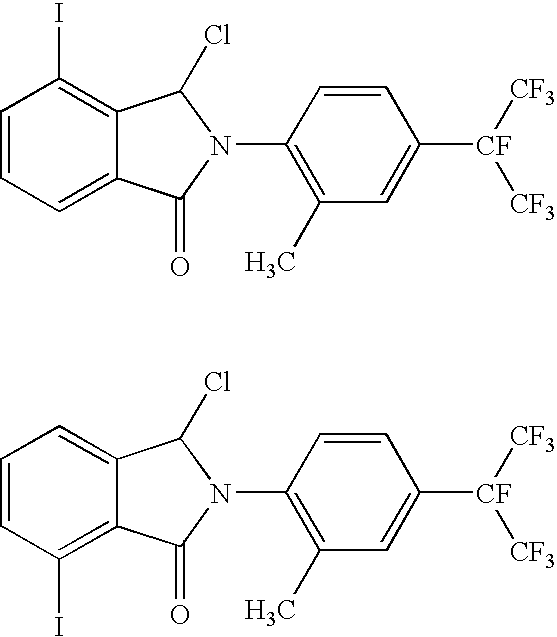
C1=CC=C2C(=C1I)C(Cl)N(C1=C(C)C=C([CF]([CF3])[CF3])C=C1)C2=O.C1=CC(I)=C2C(=C1)C(Cl)N(C1=C(C)C=C([CF]([CF3])[CF3])C=C1)C2=O
